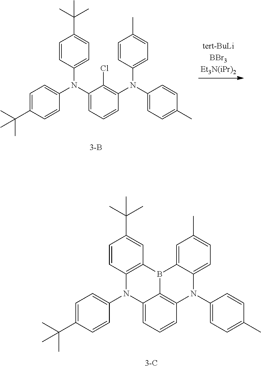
C1=C2C(=CC=C1C)N(C1=CC=C(C)C=C1)C1=C3C(=CC=C1)N(C1=CC=C(C(C)(C)C)C=C1)C1=C(B23)C=C(C(C)(C)C)C=C1.C1=CC(N(C2=CC=C(C)C=C2)C2=C(Cl)C(N(C3=CC=C(C(C)(C)C)C=C3)C3=CC=C(C(C)(C)C)C=C3)=CC=C2)=CC=C1C
